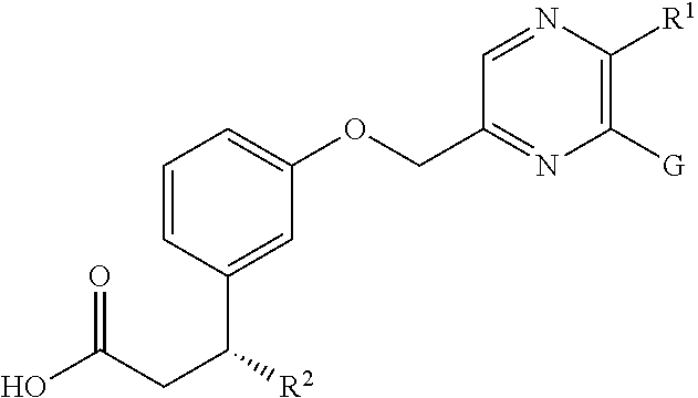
C1=CC(C([R2])CC(O)=O)=CC(OCC2=NC([G])=C([R1])N=C2)=C1
